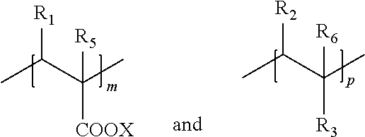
CC(C([R5])([COOX])C)[R1].C(C([R6])([R3])C)([R2])C
